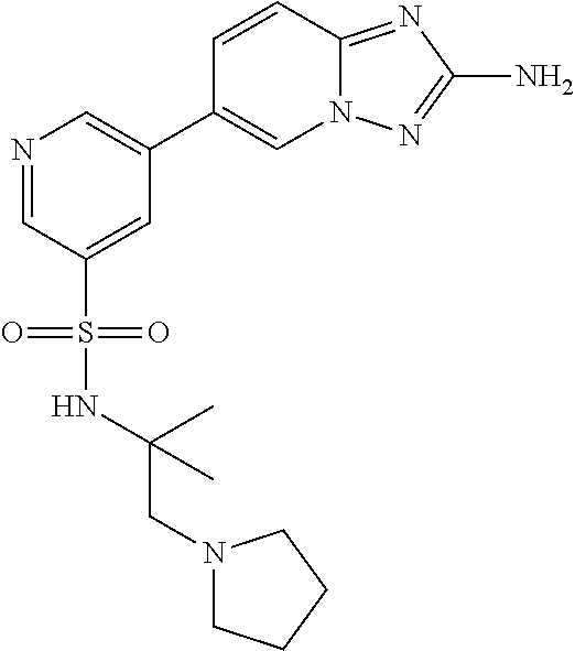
N1=CC(S(=O)(=O)NC(CN2CCCC2)(C)C)=CC(C2=CN3C(=NC(N)=N3)C=C2)=C1
